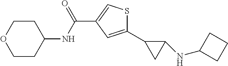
C1(C2CC2NC2CCC2)=CC(C(=O)NC2CCOCC2)=CS1
